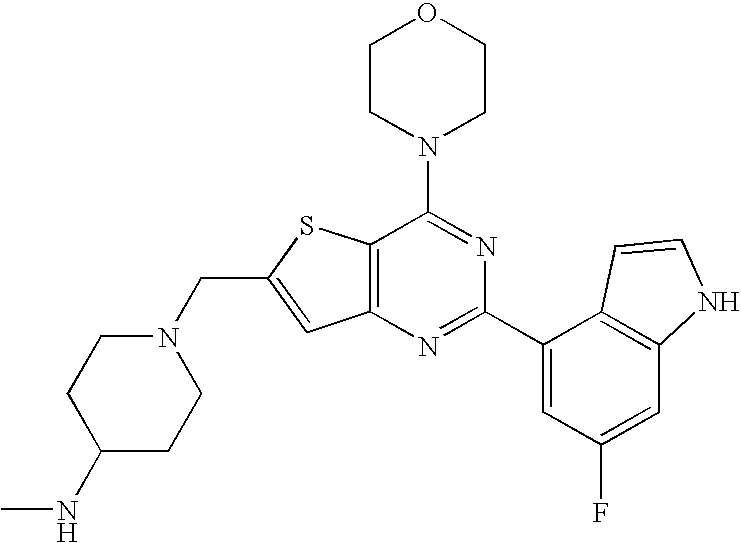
C12=C(N=C(C3=CC(F)=CC4=C3C=CN4)N=C1N1CCOCC1)C=C(CN1CCC(NC)CC1)S2
